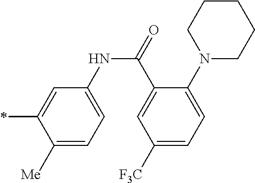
C1([Me])=CC=C(NC(C2=CC([F3C])=CC=C2N2CCCCC2)=O)C=C1*
